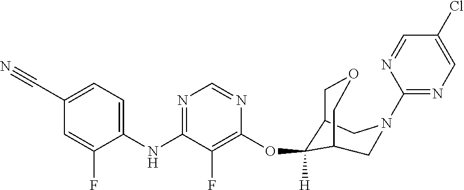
C1(NC2=NC=NC(OC3([H])C4COCC3CN(C3=NC=C(Cl)C=N3)C4)=C2F)=CC=C(C#N)C=C1F
